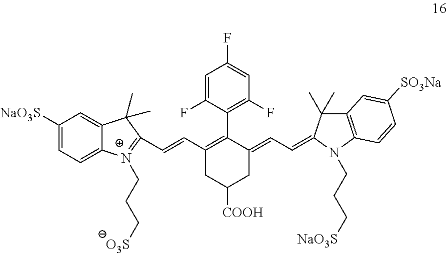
C(=CC1=C(C2=C(F)C=C(F)C=C2F)C(=CC=C2N(CCC[NaO3S])C3=C(C=C([SO3Na])C=C3)C2(C)C)CC([COOH])C1)C1=[N+](CCC[O3S])C2=CC=C([NaO3S])C=C2C1(C)C
